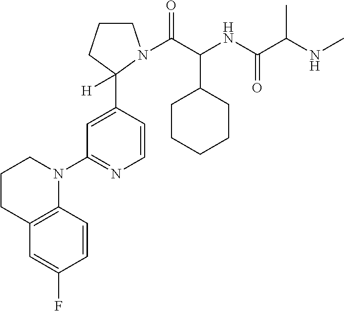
C1=CC(C2([H])CCCN2C(C(NC(C(NC)C)=O)C2CCCCC2)=O)=CC(N2CCCC3=C2C=CC(F)=C3)=N1
